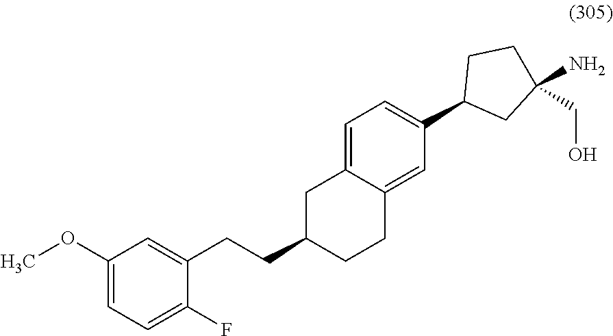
C1C(CCC2=CC(OC)=CC=C2F)CCC2=CC(C3CC(N)(CO)CC3)=CC=C12
